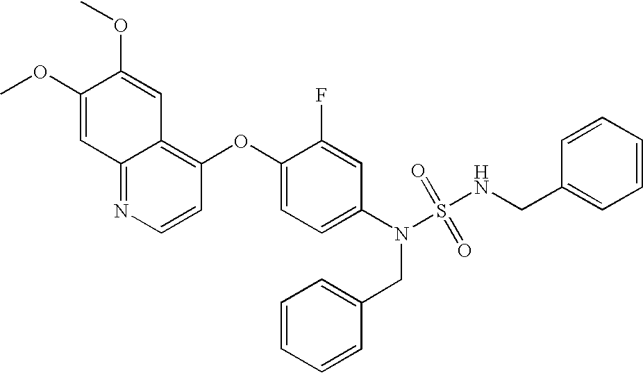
COC1=CC2=NC=CC(OC3=CC=C(N(S(=O)(=O)NCC4=CC=CC=C4)CC4=CC=CC=C4)C=C3F)=C2C=C1OC
